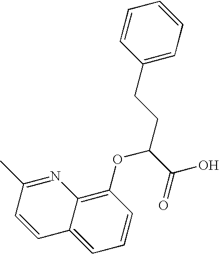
C1=CC=C(CCC(C(O)=O)OC2=C3C(=CC=C2)C=CC(C)=N3)C=C1
